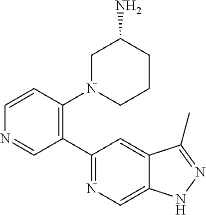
C1(C2=C(N3CCCC(N)C3)C=CN=C2)=NC=C2C(=C1)C(C)=NN2
